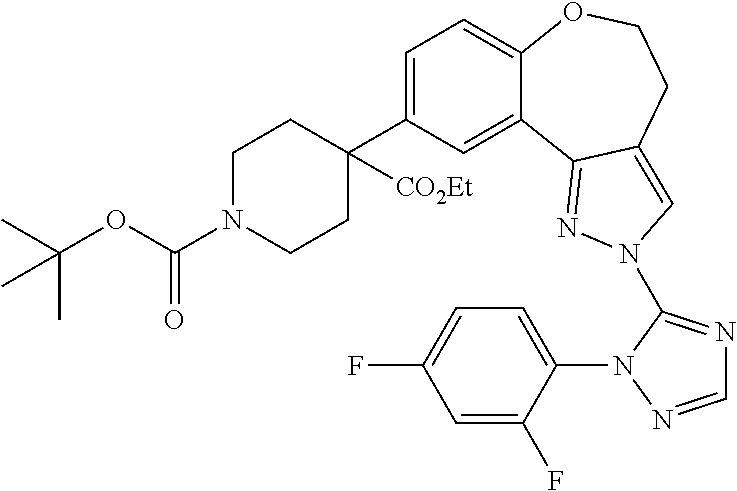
C1=C(C2([CO2Et])CCN(C(OC(C)(C)C)=O)CC2)C=C2C(=C1)OCCC1=CN(C3=NC=NN3C3=CC=C(F)C=C3F)N=C21
